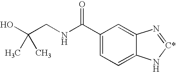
C1(C(NCC(O)(C)C)=O)=CC=C2C(=C1)N=[C*]N2
